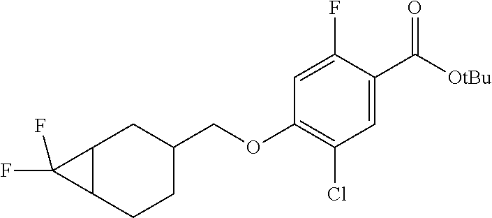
C(OC1=C(Cl)C=C(C([OtBu])=O)C(F)=C1)C1CC2C(CC1)C2(F)F
